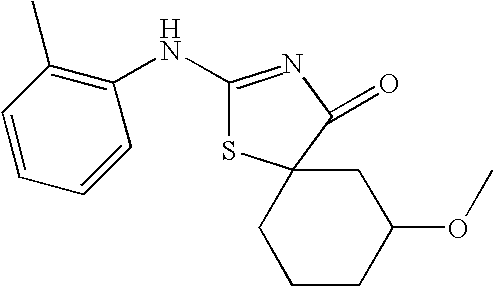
C1(NC2=C(C)C=CC=C2)=NC(=O)C2(S1)CCCC(OC)C2
